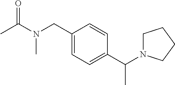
C1(CN(C)C(=O)C)=CC=C(C(C)N2CCCC2)C=C1
